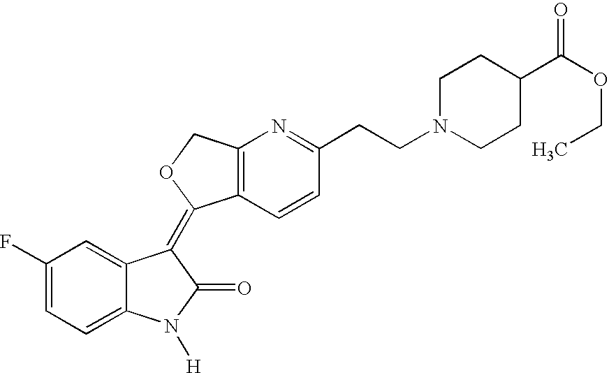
C1(F)=CC=C2C(=C1)C(=C1C3=C(CO1)N=C(CCN1CCC(C(OCC)=O)CC1)C=C3)C(=O)N2[H]
